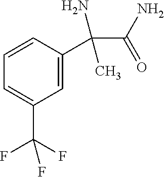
C1=CC(C(C(N)=O)(N)C)=CC(C(F)(F)F)=C1
